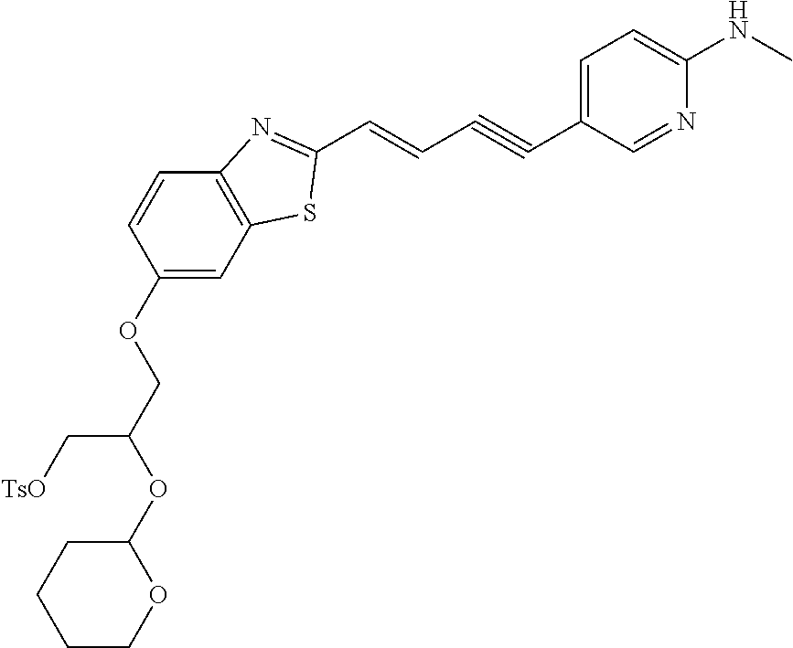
C1C(OC(C[TsO])COC2=CC3=C(C=C2)N=C(C=CC#CC2=CC=C(NC)N=C2)S3)OCCC1
